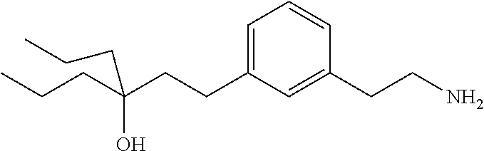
C1=C(CCC(O)(CCC)CCC)C=C(CCN)C=C1
